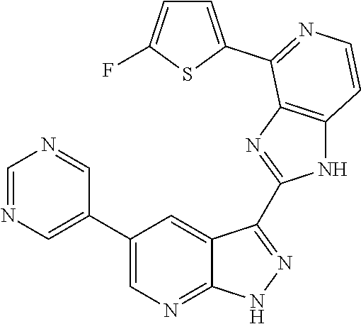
C1=NC=C(C2=CN=C3C(=C2)C(C2=NC4=C(N2)C=CN=C4C2=CC=C(F)S2)=NN3)C=N1
